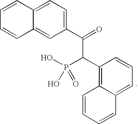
C1=CC2=CC=C(C(=O)C(P(O)(O)=O)C3=C4C(=CC=C3)C=CC=C4)C=C2C=C1
